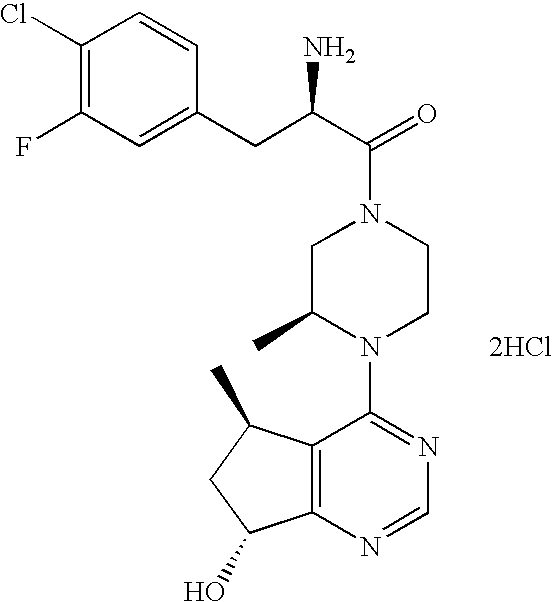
[2HCl].C12=C(N=CN=C1N1CCN(C(=O)C(N)CC3=CC(F)=C(Cl)C=C3)CC1C)C(O)CC2C
